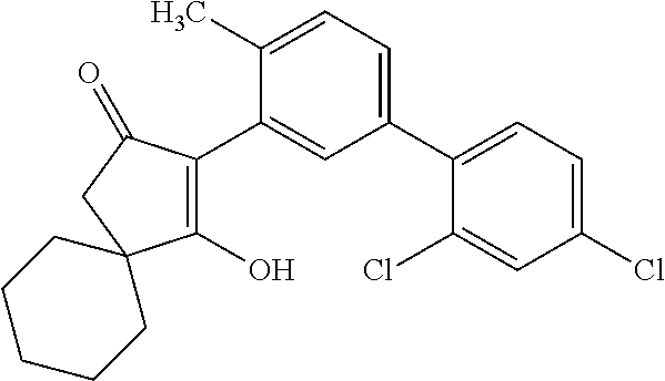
C1(O)=C(C2=CC(C3=CC=C(Cl)C=C3Cl)=CC=C2C)C(=O)CC12CCCCC2
